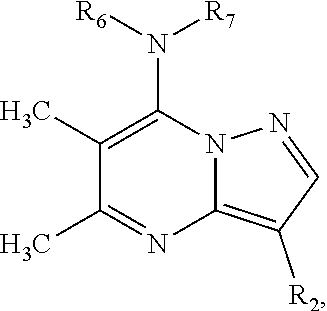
C1(C)=C(N([R6])[R7])N2C(=C([R2])C=N2)N=C1C
